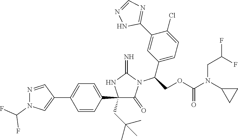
C1(C2=CC=C(C3=CN(C(F)F)N=C3)C=C2)(CC(C)(C)C)C(=O)N(C(C2=CC=C(Cl)C(C3=NC=NN3)=C2)COC(N(C2CC2)CC(F)F)=O)C(=N)N1
